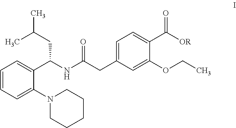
C1=CC=C(N2CCCCC2)C(C(NC(CC2=CC=C(C([OR])=O)C(OCC)=C2)=O)CC(C)C)=C1
